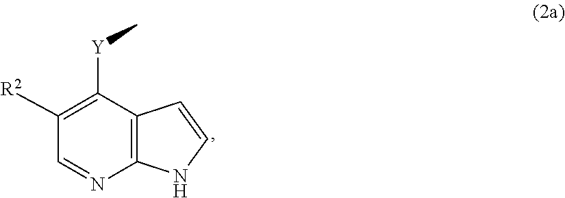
C1([R2])=C([Y]C)C2=C(N=C1)NC=C2
